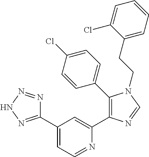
C1(C2=NNN=N2)=CC=NC(C2=C(C3=CC=C(Cl)C=C3)N(CCC3=CC=CC=C3Cl)C=N2)=C1
